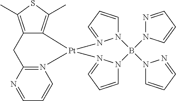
N12=C(N=CC=C1)CC1=C(C)SC(C)=C1[Pt]21N2=CC=CN2B(N2C=CC=N2)(N2N=CC=C2)N2C=CC=N21
